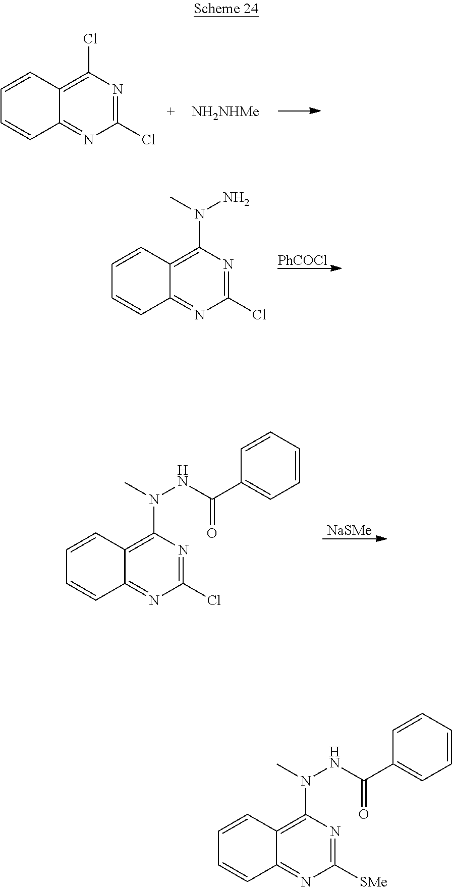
C1=CC2=C(Cl)N=C(Cl)N=C2C=C1.[NH2NHMe].C1=CC2=C(N(N)C)N=C(Cl)N=C2C=C1.[PhCOCl].C1=CC2=C(N(NC(=O)C3=CC=CC=C3)C)N=C(Cl)N=C2C=C1.[NaSMe].C1=CC2=C(N(NC(=O)C3=CC=CC=C3)C)N=C([SMe])N=C2C=C1
